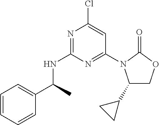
N(C1=NC(Cl)=CC(N2C(C3CC3)COC2=O)=N1)C(C1=CC=CC=C1)C
